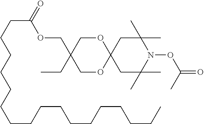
C(CCCCCCCCCCCCCCCC)C(OCC1(CC)COC2(OC1)CC(C)(C)N(OC(C)=O)C(C)(C)C2)=O
